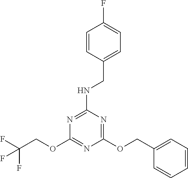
O(C1=NC(OCC2=CC=CC=C2)=NC(NCC2=CC=C(F)C=C2)=N1)CC(F)(F)F
